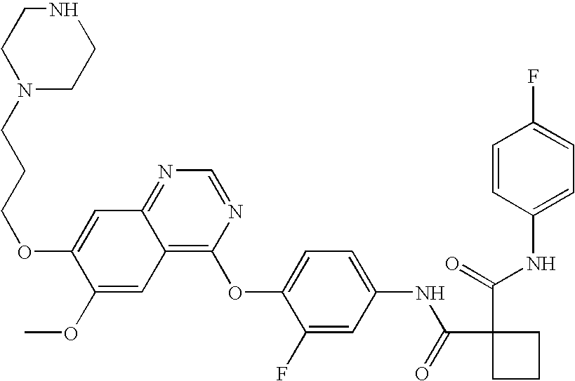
C1=CC(NC(=O)C2(C(=O)NC3=CC=C(OC4=C5C(=NC=N4)C=C(OCCCN4CCNCC4)C(OC)=C5)C(F)=C3)CCC2)=CC=C1F
